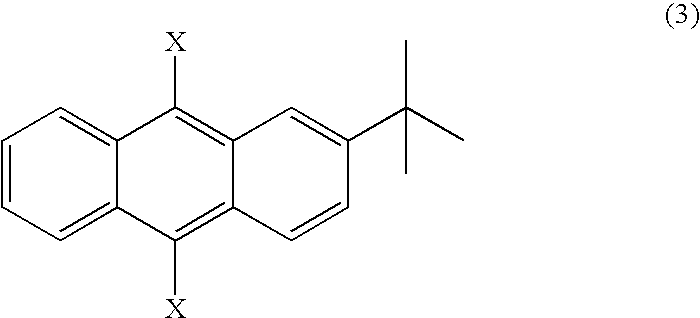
C12=CC=CC=C1C([X])=C1C(=C2[X])C=CC(C(C)(C)C)=C1
